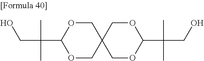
O1C(C(C)(CO)C)OCC2(COC(C(CO)(C)C)OC2)C1
